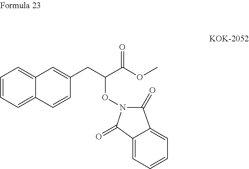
C1(CC(C(OC)=O)ON2C(=O)C3=CC=CC=C3C2=O)=CC2=CC=CC=C2C=C1
